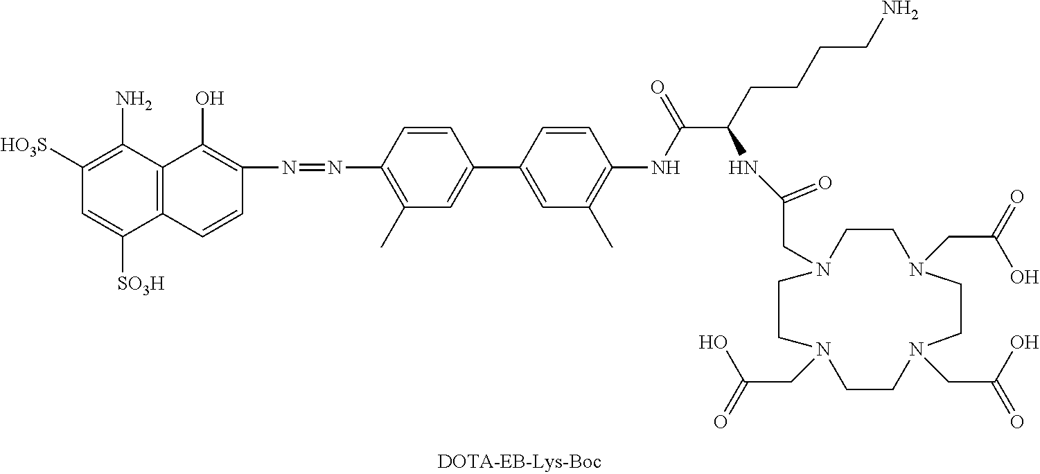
C(CC(NC(CN1CCN(CC(=O)O)CCN(CC(=O)O)CCN(CC(=O)O)CC1)=O)C(NC1=C(C)C=C(C2=CC(C)=C(N=NC3=C(O)C4=C(C([SO3H])=CC([HO3S])=C4N)C=C3)C=C2)C=C1)=O)CCN
